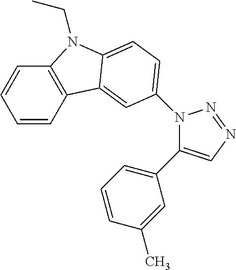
C1=CC2=C(C=C1)N(CC)C1=CC=C(N3C(C4=CC=CC(C)=C4)=CN=N3)C=C21
